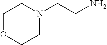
C1OCCN(CCN)C1
